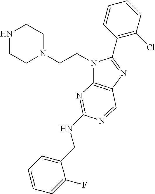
N1(CCN2CCNCC2)C2=C(N=C1C1=C(Cl)C=CC=C1)C=NC(NCC1=CC=CC=C1F)=N2
